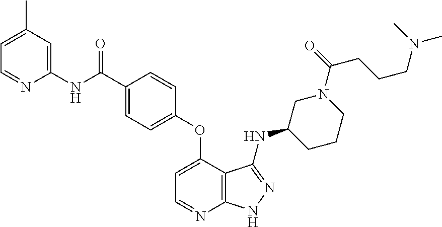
C1(C)=CC=NC(NC(C2=CC=C(OC3=CC=NC4=C3C(NC3CCCN(C(=O)CCCN(C)C)C3)=NN4)C=C2)=O)=C1
